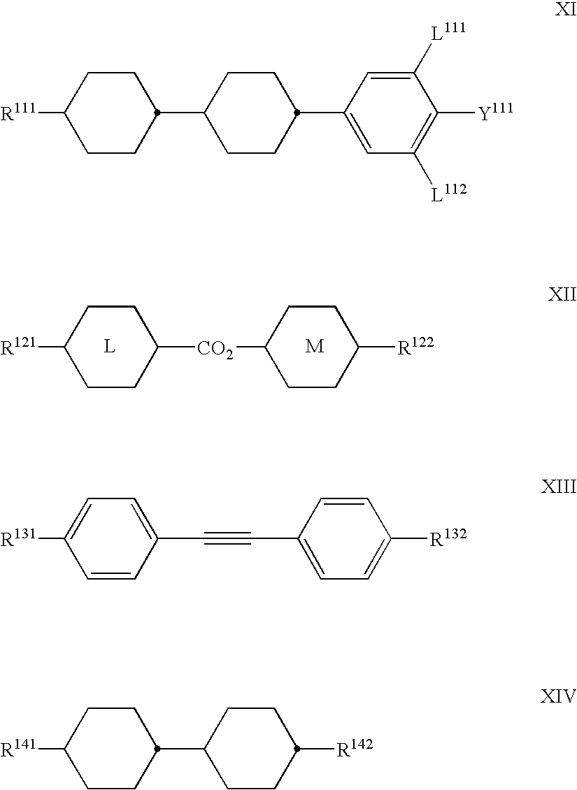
C1CC([CO2]C2CCC([R122])CC2)CCC1[R121].C1CC(C2CCC(C3=CC([L112])=C([Y111])C([L111])=C3)CC2)CCC1[R111].C1=CC(C#CC2=CC=C([R132])C=C2)=CC=C1[R131].C1CC(C2CCC([R142])CC2)CCC1[R141]
